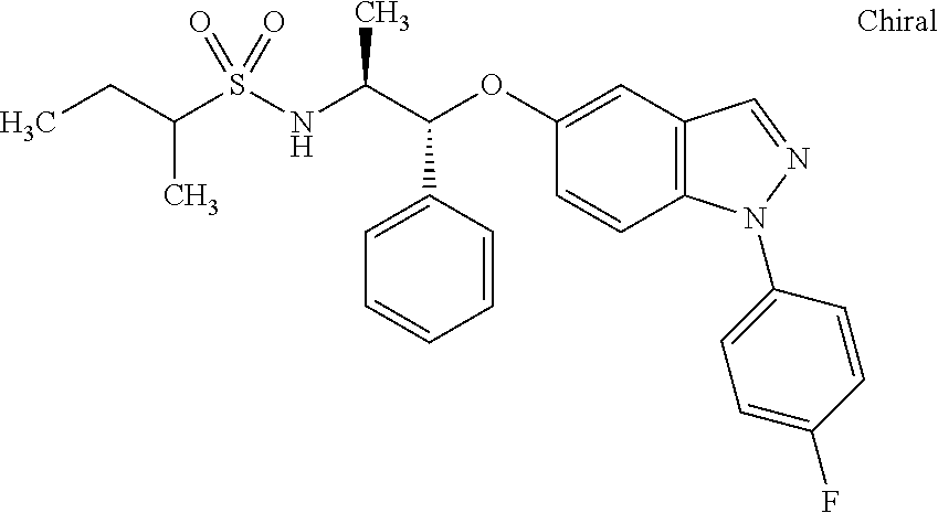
C1=CC=CC(C(C(NS(=O)(=O)C(CC)C)C)OC2=CC3=C(N(C4=CC=C(F)C=C4)N=C3)C=C2)=C1
